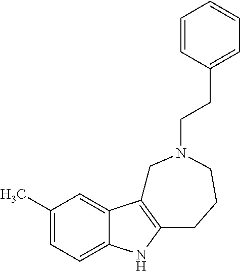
C1(C)=CC=C2C(=C1)C1=C(N2)CCCN(CCC2=CC=CC=C2)C1
